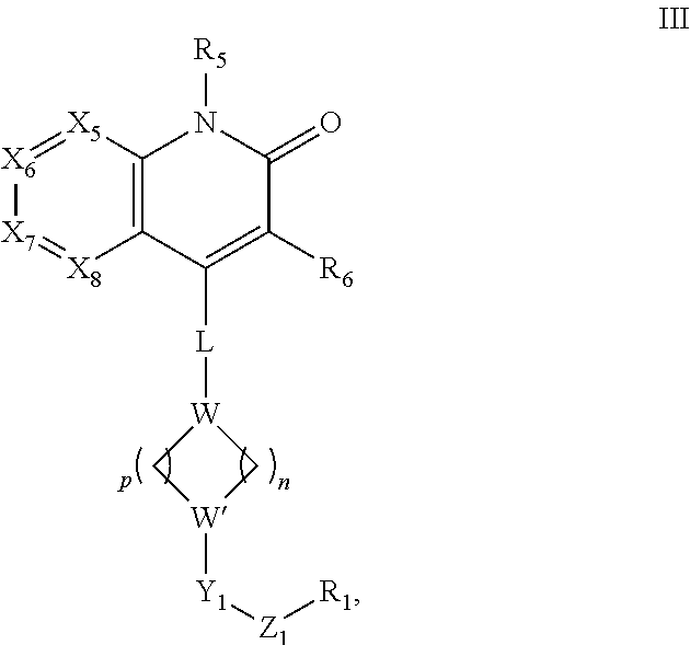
C12=C([X5]=[X6][X7]=[X8]1)N([R5])C(=O)C([R6])=C2[L][W]1C[W]([Y1][Z1][R1])C1
